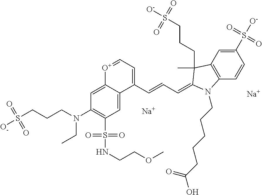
C12=C(C=CC(S([O-])(=O)=O)=C1)N(CCCCCC(O)=O)C(=CC=CC1=CC=[O+]C3=CC(N(CCCS([O-])(=O)=O)CC)=C(S(NCCOC)(=O)=O)C=C13)C2(CCCS([O-])(=O)=O)C.[Na].[Na]
